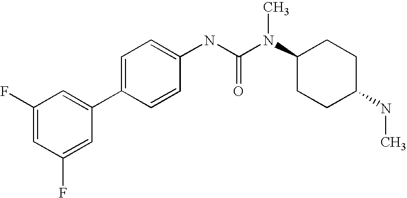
C1(F)=CC(F)=CC(C2=CC=C(NC(N(C3CCC(NC)CC3)C)=O)C=C2)=C1
